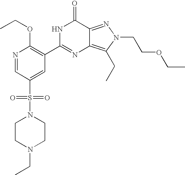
N1=CC(S(=O)(=O)N2CCN(CC)CC2)=CC(C2=NC3=C(CC)N(CCOCC)N=C3C(=O)N2)=C1OCC
